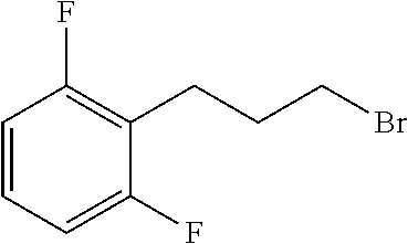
C1=CC=C(F)C(CCCBr)=C1F
